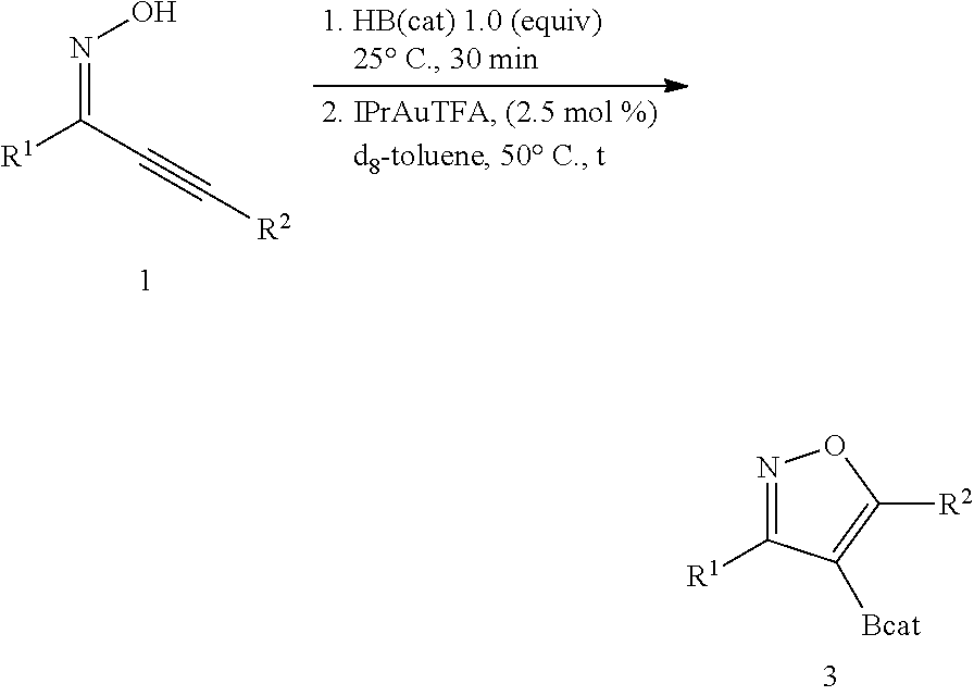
N(=C(C#C[R2])[R1])O.N1=C([R1])C([Bcat])=C([R2])O1
